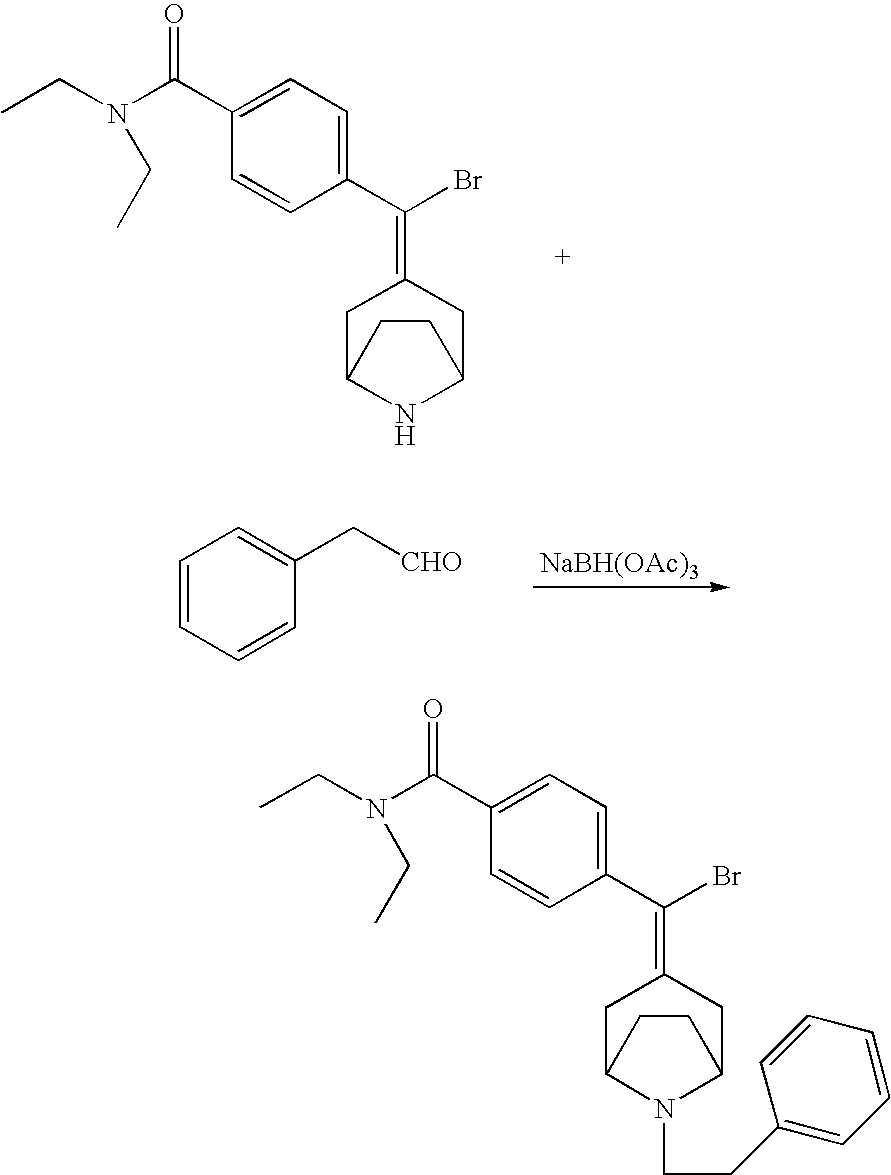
C1(=C(Br)C2=CC=C(C(N(CC)CC)=O)C=C2)CC2NC(C1)CC2.C1=CC=CC(C[CHO])=C1.[NaBH(OAc)3].C1(C(N(CC)CC)=O)=CC=C(C(Br)=C2CC3N(CCC4=CC=CC=C4)C(C2)CC3)C=C1
